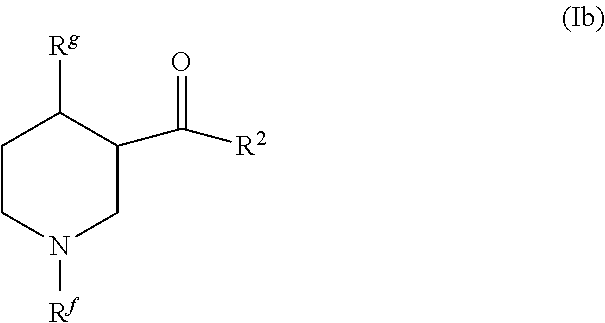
O=C(C1CN([Rf])CCC1[Rg])[R2]
